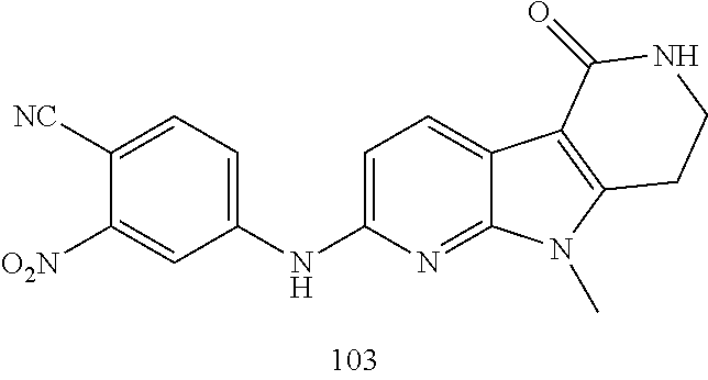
C12=NC(NC3=CC=C([NC])C([O2N])=C3)=CC=C1C1=C(N2C)CCNC1=O
